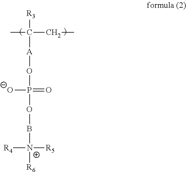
[R3]C([A]OP(OB[N+]([R6])([R5])[R4])(=O)[O-])(CC)C
